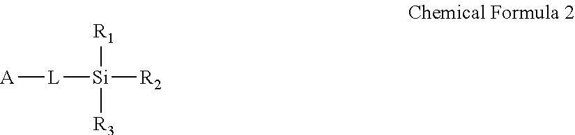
[R1][Si]([R2])([L][A])[R3]
